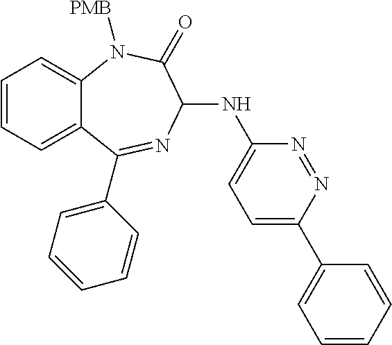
C1=CC=C2C(=C1)N([PMB])C(=O)C(NC1=CC=C(C3=CC=CC=C3)N=N1)N=C2C1=CC=CC=C1
